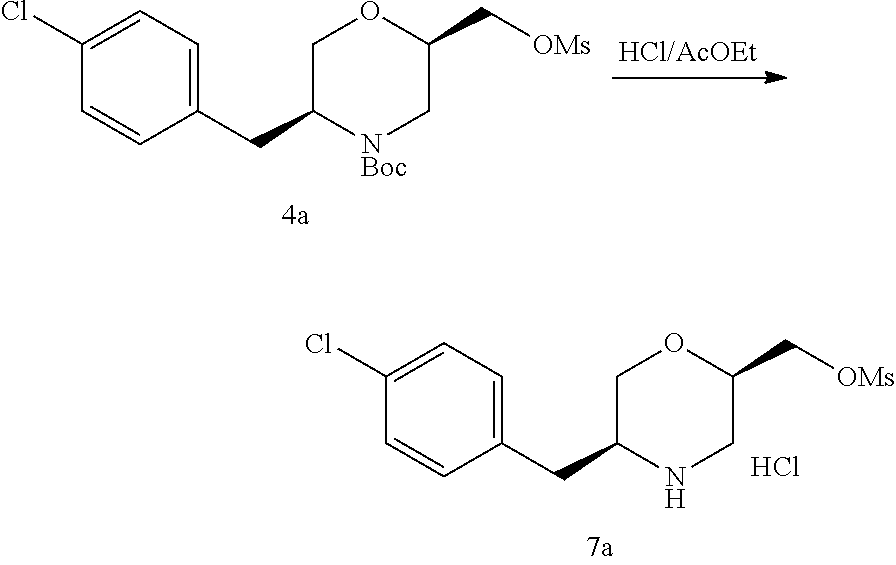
C1(Cl)=CC=C(CC2NCC(C[OMs])OC2)C=C1.Cl.C1(Cl)=CC=C(CC2[NBoc]CC(C[OMs])OC2)C=C1
